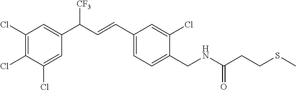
C1(Cl)=C(Cl)C(Cl)=CC(C([CF3])C=CC2=CC=C(CNC(CCSC)=O)C(Cl)=C2)=C1
